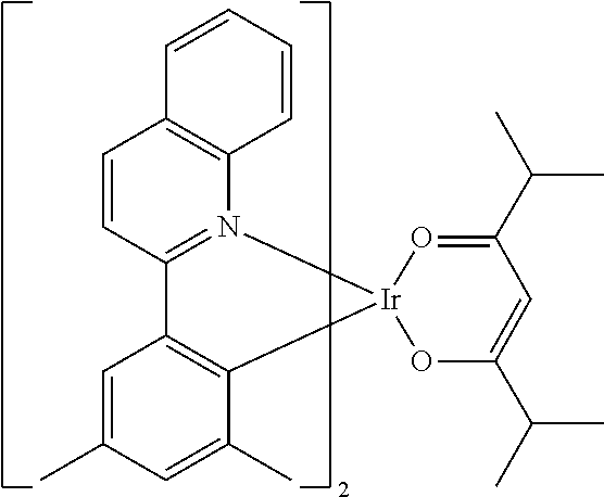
C12=C([Ir]3(N4=C1C=CC1=C4C=CC=C1)OC(C(C)C)=CC(C(C)C)=O3)C(C)=CC(C)=C2
